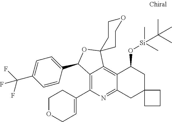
C1=CC(C2C3=C(C4=CCOCC4)N=C4C(=C3C3(O2)CCOCC3)C(O[Si](C)(C)C(C)(C)C)CC2(C4)CCC2)=CC=C1C(F)(F)F
